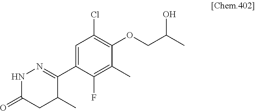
N1C(=O)CC(C)C(C2=CC(Cl)=C(OCC(C)O)C(C)=C2F)=N1
